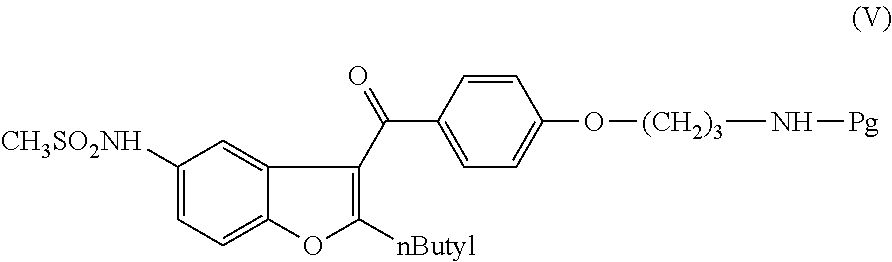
C(C1=CC=C(O[(CH2)3]N[Pg])C=C1)(=O)C1=C([nButyl])OC2=CC=C([CH3SO2NH])C=C21
